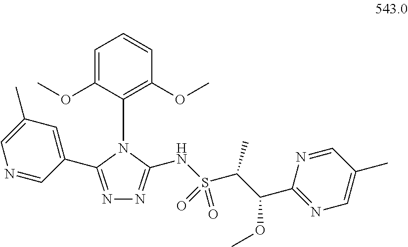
N1=C(NS(C(C(C2=NC=C(C)C=N2)OC)C)(=O)=O)N(C2=C(OC)C=CC=C2OC)C(C2=CC(C)=CN=C2)=N1
